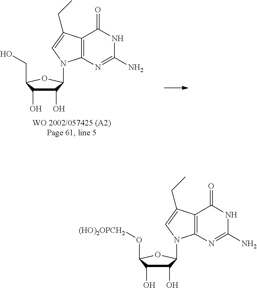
C1(O)C(O)C(CO)OC1N1C2=C(C(=O)NC(N)=N2)C(CC)=C1.C1(O)C(O)C(O[(HO)2OPCH2])OC1N1C2=C(C(=O)NC(N)=N2)C(CC)=C1
